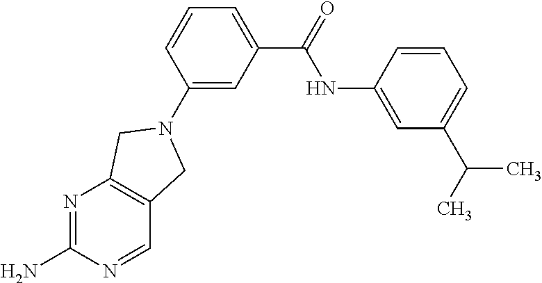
N1=C(N)N=CC2=C1CN(C1=CC(C(NC3=CC(C(C)C)=CC=C3)=O)=CC=C1)C2
